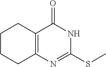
C1CCC2=C(C1)C(=O)NC(SC)=N2
